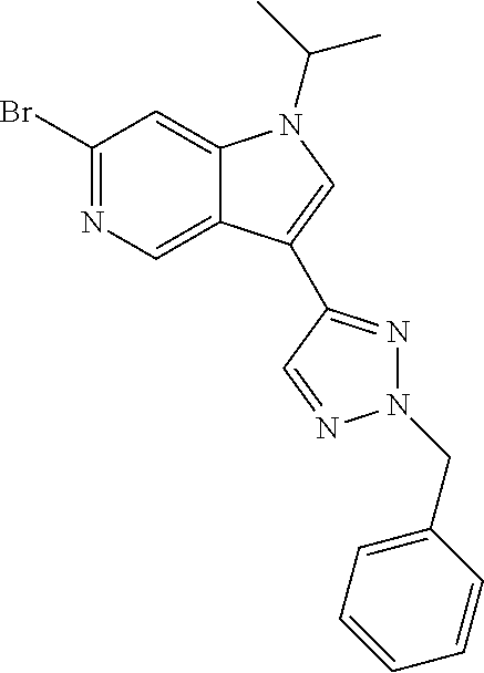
C1(Br)=NC=C2C(=C1)N(C(C)C)C=C2C1=NN(CC2=CC=CC=C2)N=C1
